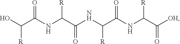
OC(C(NC(C(NC(C(NC(C([OH])=O)[R])=O)[R])=O)[R])=O)[R]
